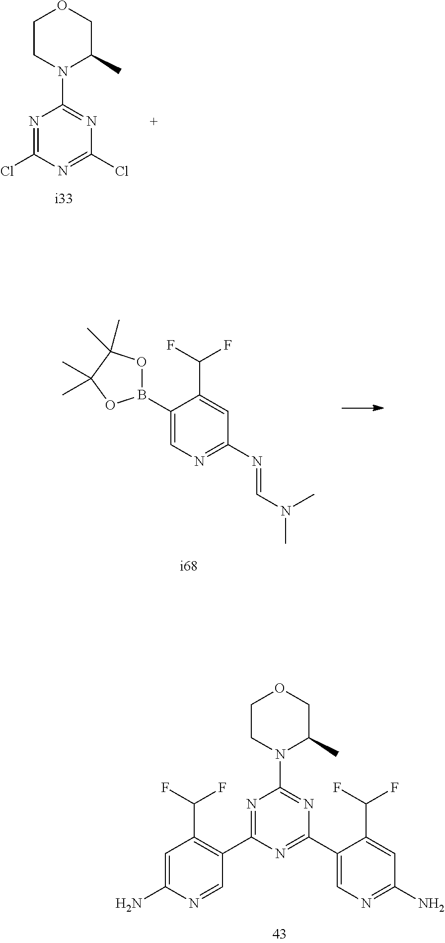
N1=C(N=CN(C)C)C=C(C(F)F)C(B2OC(C)(C)C(C)(C)O2)=C1.ClC1=NC(N2C(C)COCC2)=NC(Cl)=N1.C1(C2=NC(C3=C(C(F)F)C=C(N)N=C3)=NC(N3C(C)COCC3)=N2)=CN=C(N)C=C1C(F)F
